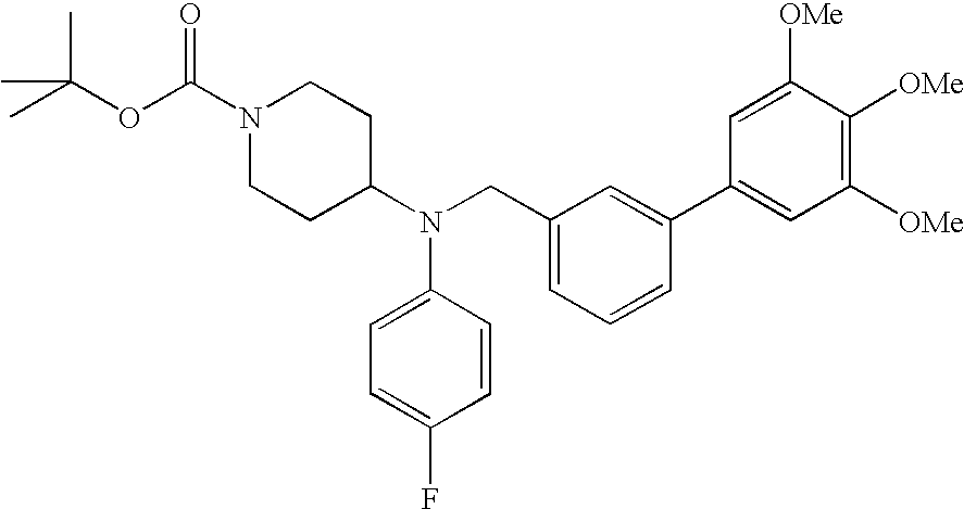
O(C(C)(C)C)C(N1CCC(N(CC2=CC=CC(C3=CC([OMe])=C([OMe])C([OMe])=C3)=C2)C2=CC=C(F)C=C2)CC1)=O
